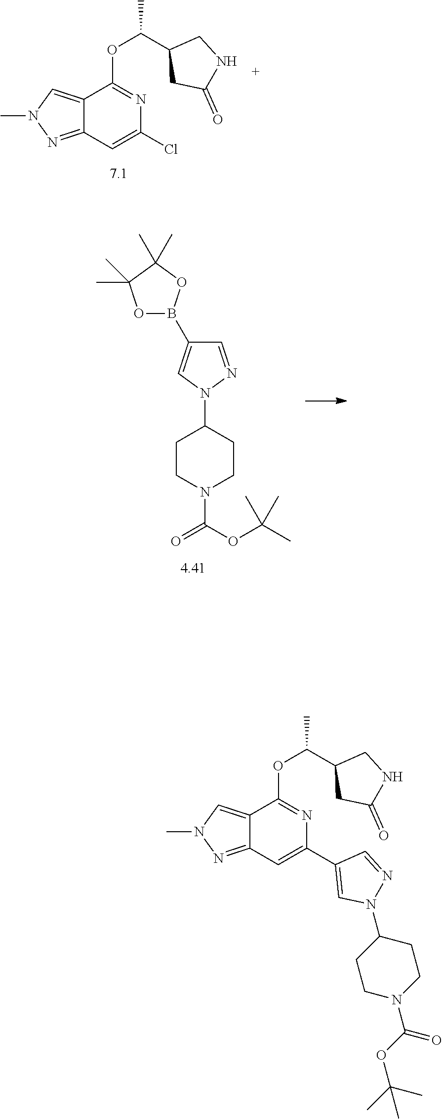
C12=CN(C)N=C1C=C(Cl)N=C2OC(C1CC(=O)NC1)C.C12=CN(C)N=C1C=C(C1=CN(C3CCN(C(=O)OC(C)(C)C)CC3)N=C1)N=C2OC(C1CC(=O)NC1)C.C1=NN(C2CCN(C(OC(C)(C)C)=O)CC2)C=C1B1OC(C)(C)C(C)(C)O1
